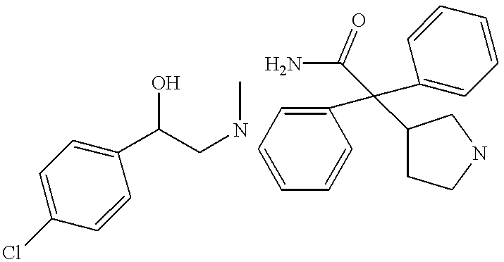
C1=CC(C(CNC)O)=CC=C1Cl.C1(C(C2CCNC2)(C2=CC=CC=C2)C(N)=O)=CC=CC=C1
